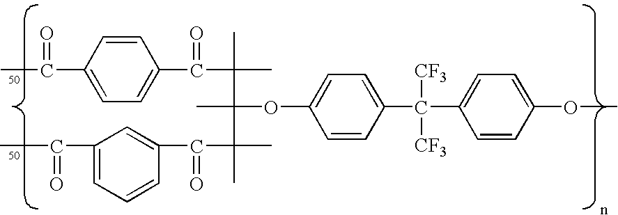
C1=CC(C(=O)C(C)(C)C(C)(OC2=CC=C(C([CF3])([CF3])C3=CC=C(OC)C=C3)C=C2)C(C(C2=CC(C(C)=O)=CC=C2)=O)(C)C)=CC=C1C(C)=O
